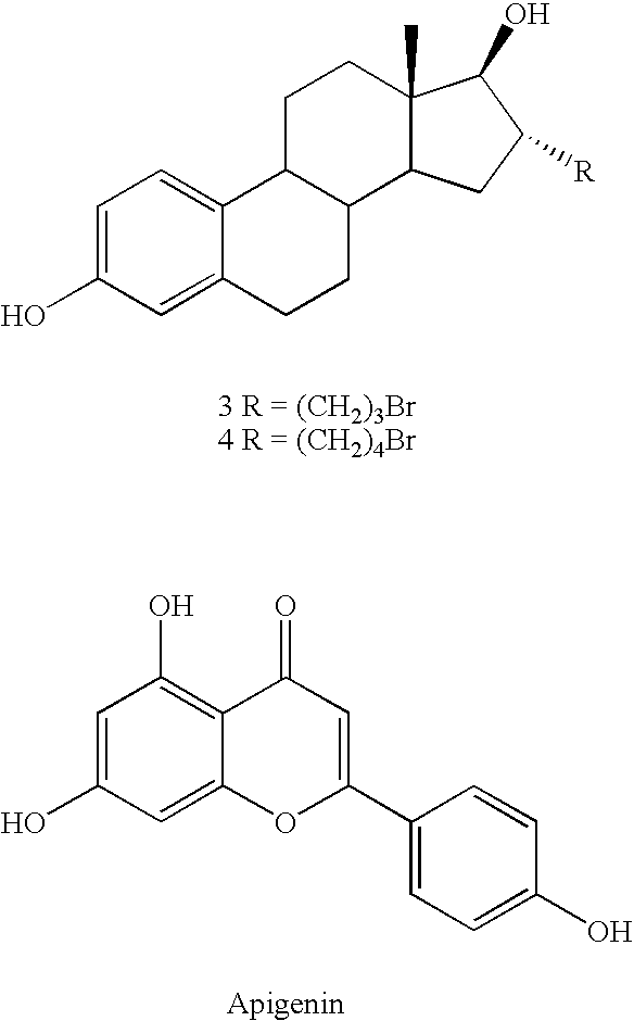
C1=C(O)C=C2C(=C1)C1C(CC2)C2C(C)(CC1)C(O)C([R])C2.C1=C(O)C=C2C(=C1O)C(=O)C=C(C1=CC=C(O)C=C1)O2
